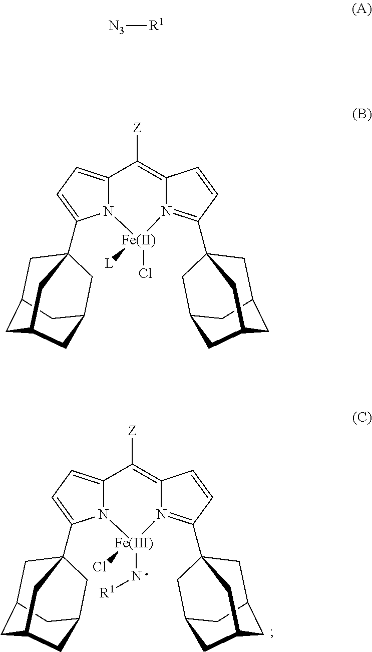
[Z]C1=C2N(=C(C34CC5CC(CC(C3)C5)C4)C=C2)[Fe](N[R1])(Cl)N2C1=CC=C2C12CC3CC(CC(C1)C3)C2.[N3][R1].[Z]C1=C2N(=C(C34CC5CC(CC(C3)C5)C4)C=C2)[Fe](Cl)([L])N2C1=CC=C2C12CC3CC(CC(C1)C3)C2
